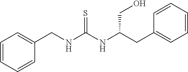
C1(CNC(NC(CC2=CC=CC=C2)CO)=S)=CC=CC=C1
